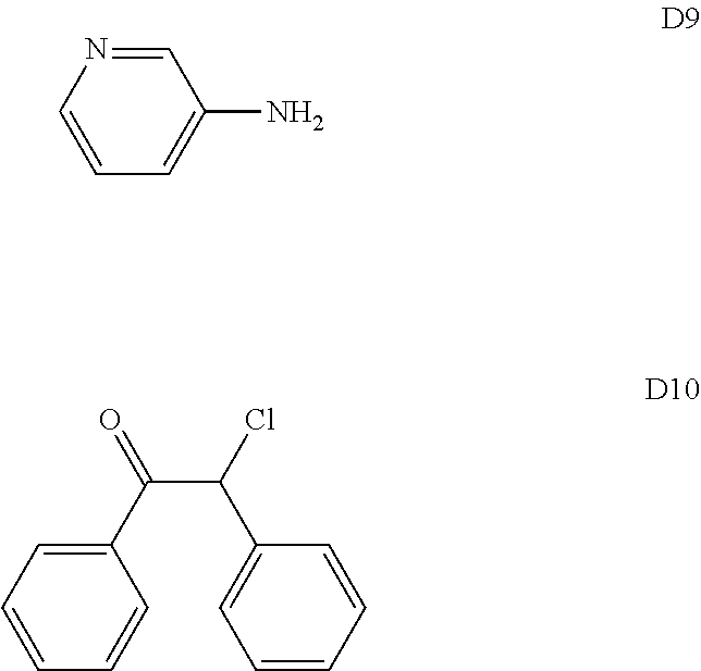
C1=C(N)C=NC=C1.C1=CC(C(C(C2=CC=CC=C2)Cl)=O)=CC=C1
